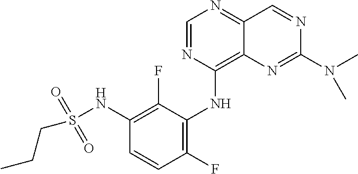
C1=NC(NC2=C(F)C=CC(NS(CCC)(=O)=O)=C2F)=C2C(=N1)C=NC(N(C)C)=N2
